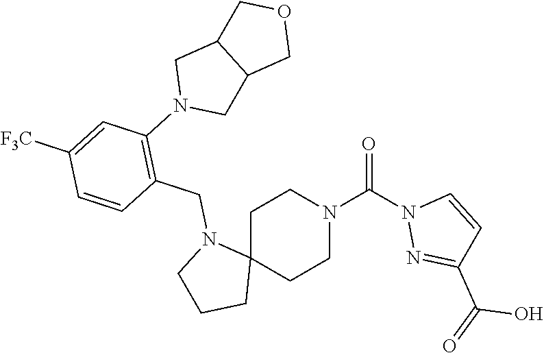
C1C2(CCN(C(=O)N3N=C(C(=O)O)C=C3)C1)N(CC1=C(N3CC4C(C3)COC4)C=C([F3C])C=C1)CCC2
